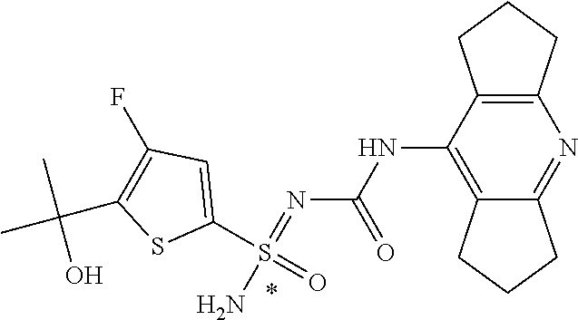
N(C1=C2C(=NC3=C1CCC3)CCC2)C(N=S(N)(C1=CC(F)=C(C(C)(C)O)S1)=O)=O
